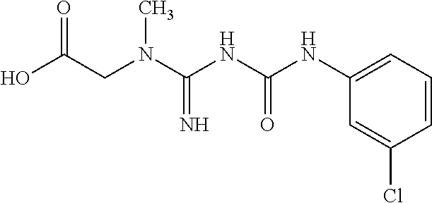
OC(CN(C(NC(NC1=CC=CC(Cl)=C1)=O)=N)C)=O
